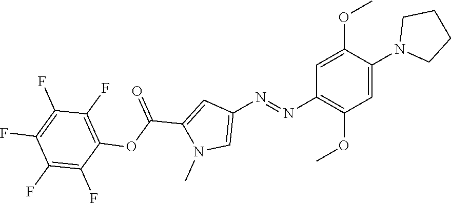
C1=C(OC)C(N2CCCC2)=CC(OC)=C1N=NC1=CN(C)C(C(OC2=C(F)C(F)=C(F)C(F)=C2F)=O)=C1
